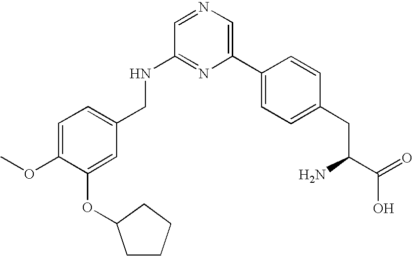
C1(NCC2=CC=C(OC)C(OC3CCCC3)=C2)=NC(C2=CC=C(CC(C(=O)O)N)C=C2)=CN=C1
